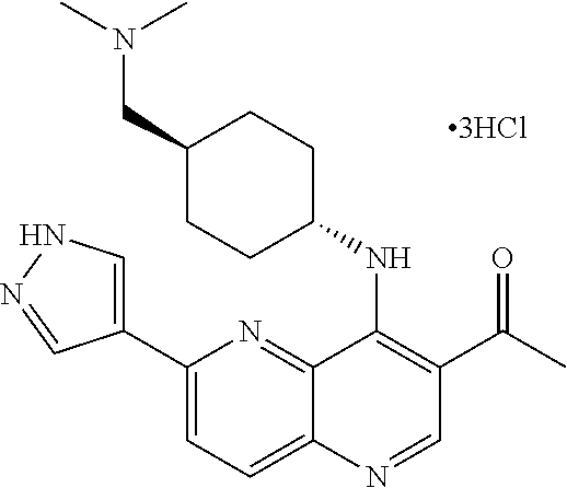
C12=NC(C3=CNN=C3)=CC=C1N=CC(C(C)=O)=C2NC1CCC(CN(C)C)CC1
